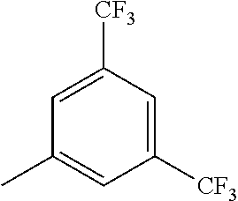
C1([CF3])=CC([CF3])=CC(C)=C1
